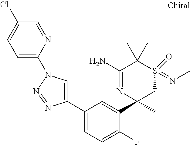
N1=NC(C2=CC=C(F)C(C3(C)CS(=NC)(=O)C(C)(C)C(N)=N3)=C2)=CN1C1=CC=C(Cl)C=N1
